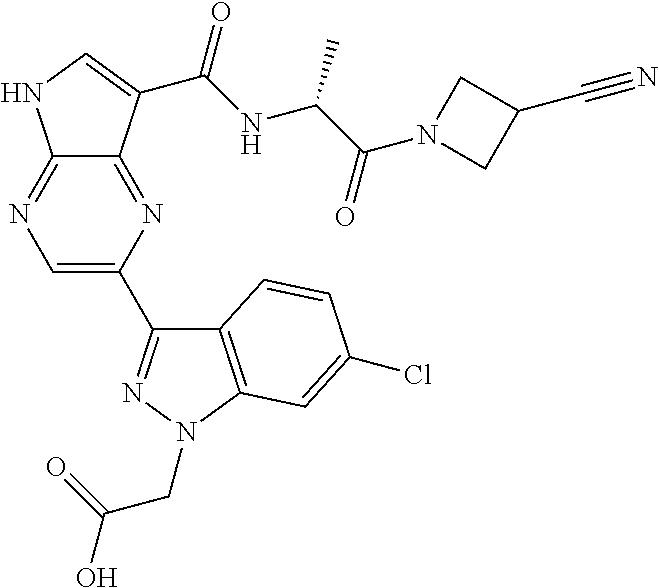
C12=NC=C(C3=NN(CC(=O)O)C4=C3C=CC(Cl)=C4)N=C1C(C(NC(C(N1CC(C#N)C1)=O)C)=O)=CN2
